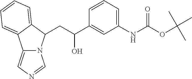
C12=CN=CN1C(CC(C1=CC(NC(OC(C)(C)C)=O)=CC=C1)O)C1=CC=CC=C21
